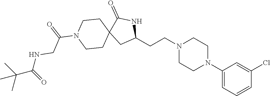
C1(N2CCN(CCC3NC(=O)C4(C3)CCN(C(=O)CNC(C(C)(C)C)=O)CC4)CC2)=CC=CC(Cl)=C1
